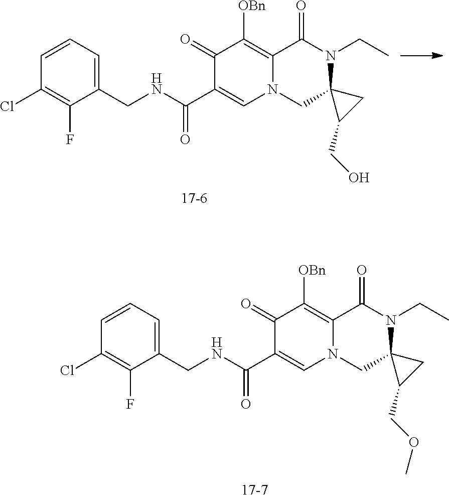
C1=CC=C(CNC(C2=CN3C(=C([OBn])C2=O)C(=O)N(CC)C2(C3)C(CO)C2)=O)C(F)=C1Cl.[17-6].C1=CC=C(CNC(C2=CN3C(=C([OBn])C2=O)C(=O)N(CC)C2(C3)C(COC)C2)=O)C(F)=C1Cl.[17-7]
